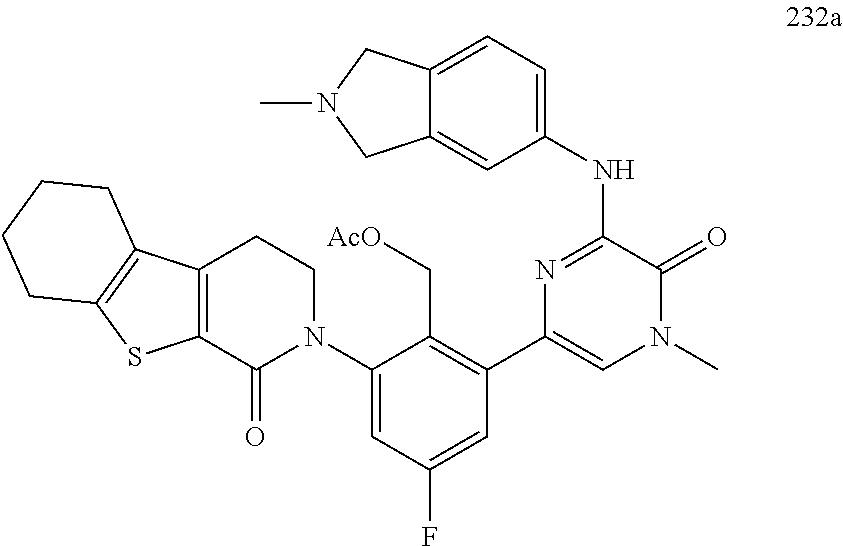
C1(NC2=NC(C3=C(C[AcO])C(N4CCC5=C(C4=O)SC4=C5CCCC4)=CC(F)=C3)=CN(C)C2=O)=CC=C2C(=C1)CN(C)C2
